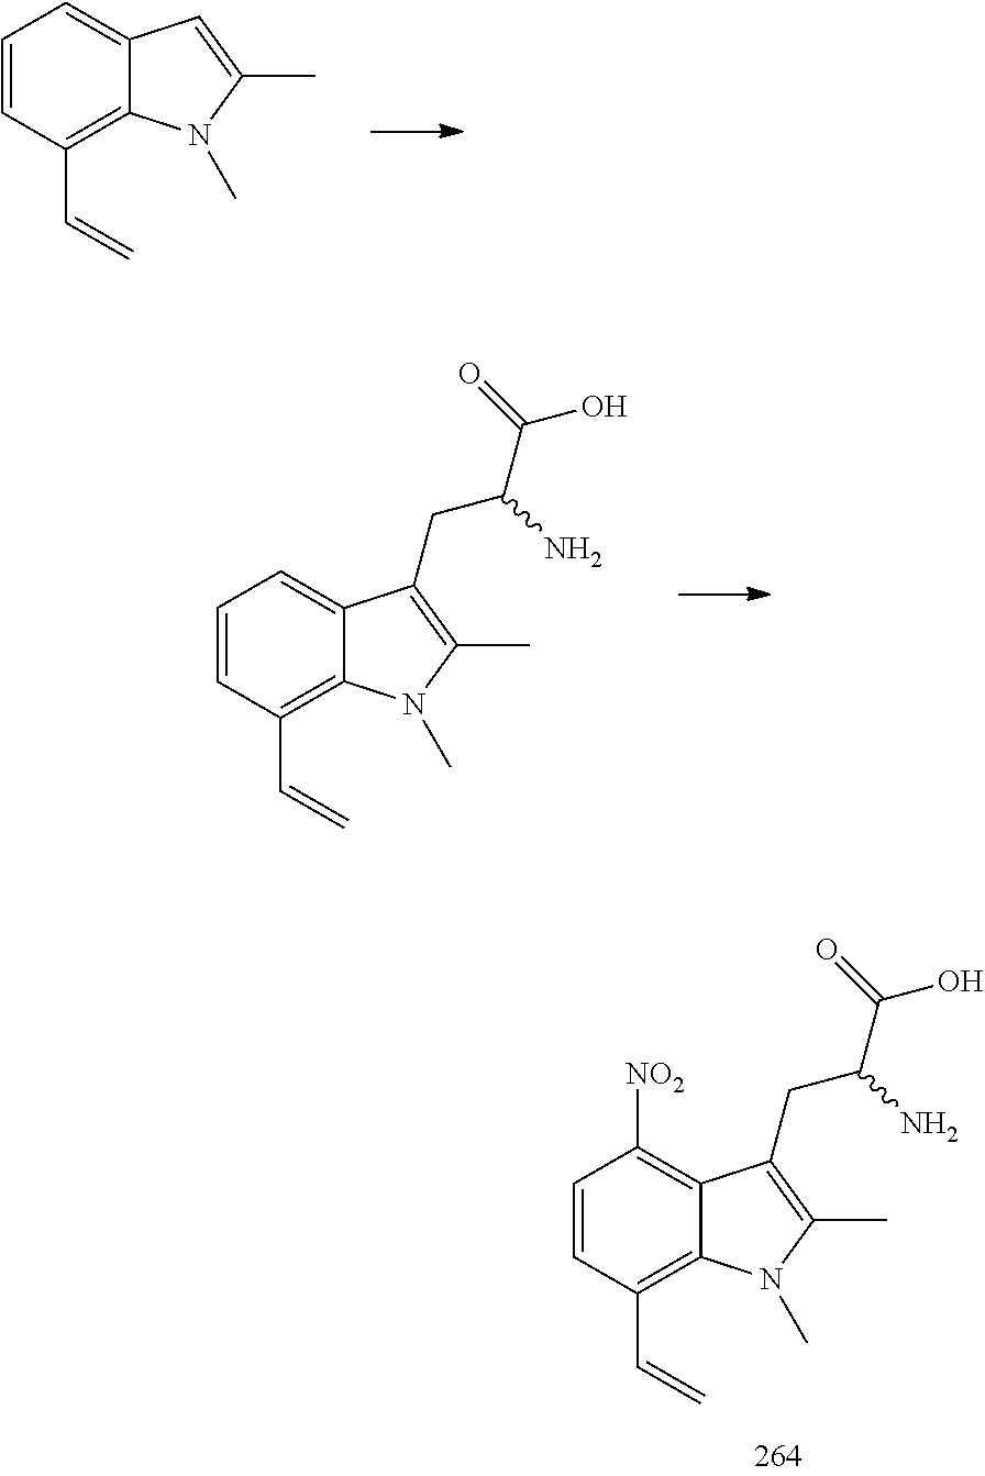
C12=CC=CC(C=C)=C1N(C)C(C)=C2.C12=CC=CC(C=C)=C1N(C)C(C)=C2CC(C(O)=O)N.C12=C([NO2])C=CC(C=C)=C1N(C)C(C)=C2CC(C(O)=O)N
